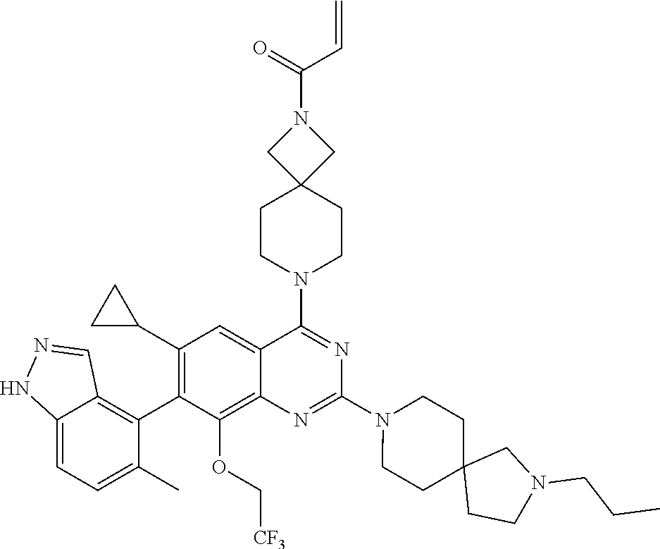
C12=CC=C(C)C(C3=C(C4CC4)C=C4C(=C3OC[CF3])N=C(N3CCC5(CC3)CCN(CCC)C5)N=C4N3CCC4(CC3)CN(C(=O)C=C)C4)=C1C=NN2
